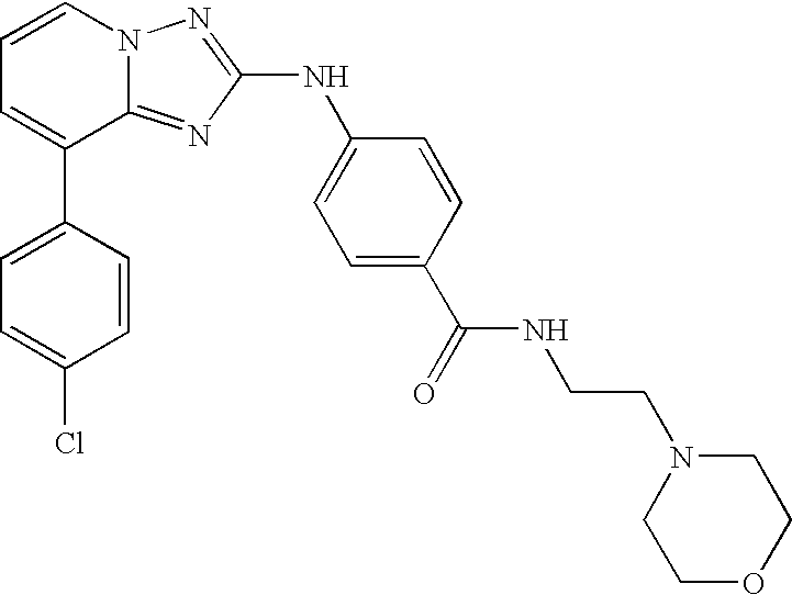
C1=C(C2=CC=CN3C2=NC(NC2=CC=C(C(=O)NCCN4CCOCC4)C=C2)=N3)C=CC(Cl)=C1
